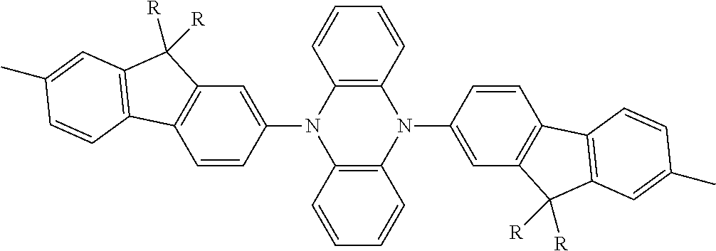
C12=C(N(C3=CC4=C(C=C3)C3=C(C4([R])[R])C=C(C)C=C3)C3=C(N1C1=CC4=C(C=C1)C1=C(C4([R])[R])C=C(C)C=C1)C=CC=C3)C=CC=C2
